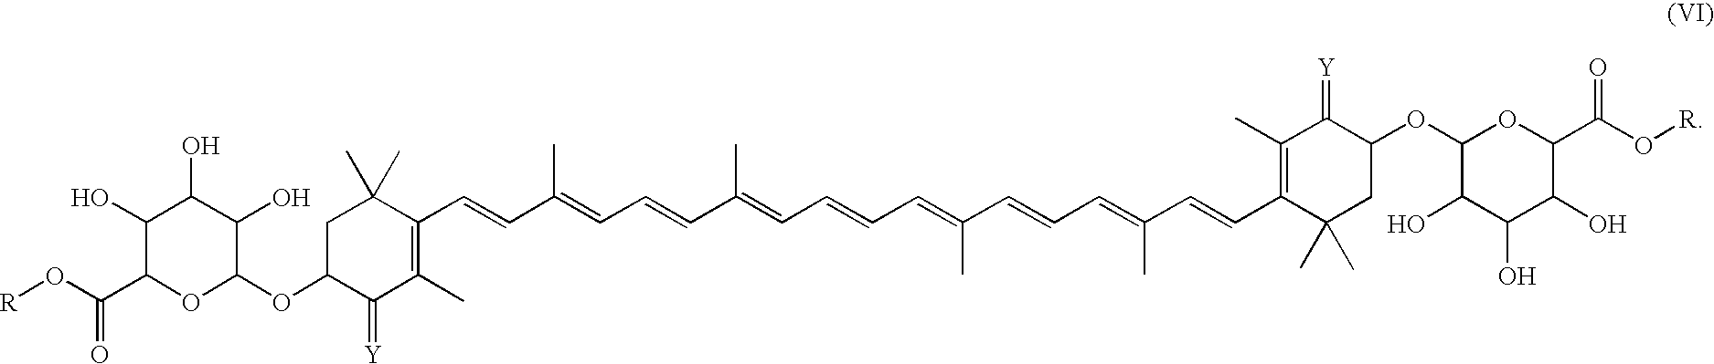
C1(C=CC(=CC=CC(=CC=CC=C(C=CC=C(C=CC2=C(C)C(=[Y])C(OC3OC(C(O[R])=O)C(O)C(O)C3O)CC2(C)C)C)C)C)C)=C(C)C(=[Y])C(OC2OC(C(O[R])=O)C(O)C(O)C2O)CC1(C)C
